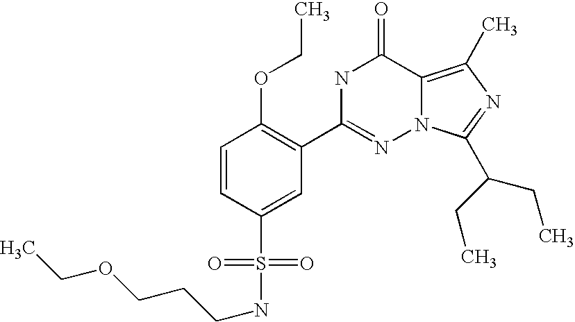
C1=CC(S(NCCCOCC)(=O)=O)=CC(C2=NN3C(=C(C)N=C3C(CC)CC)C(=O)N2)=C1OCC
